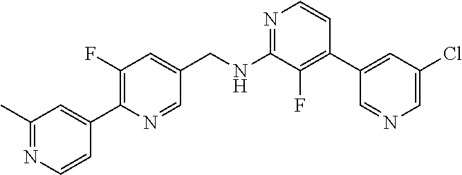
N1=C(NCC2=CC(F)=C(C3=CC(C)=NC=C3)N=C2)C(F)=C(C2=CC(Cl)=CN=C2)C=C1
